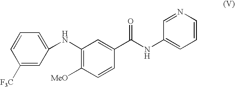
C1=C([F3C])C=CC=C1NC1=C([MeO])C=CC(C(NC2=CC=CN=C2)=O)=C1
